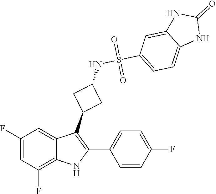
C1(F)=CC(F)=C2C(=C1)C(C1CC(NS(C3=CC=C4C(=C3)NC(=O)N4)(=O)=O)C1)=C(C1=CC=C(F)C=C1)N2
